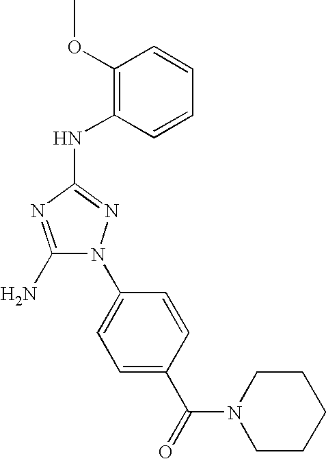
C1(N)=NC(NC2=C(OC)C=CC=C2)=NN1C1=CC=C(C(=O)N2CCCCC2)C=C1
